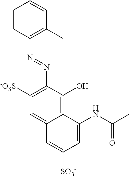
C1=CC(N=NC2=C([-O3S])C=C3C(=C2O)C(NC(C)=O)=CC([SO3-])=C3)=C(C)C=C1
